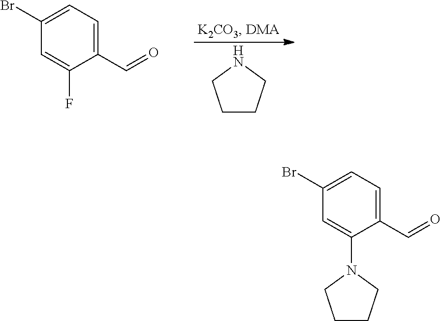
C1CCNC1.C1(Br)=CC=C(C=O)C(F)=C1.C1(Br)=CC=C(C=O)C(N2CCCC2)=C1
